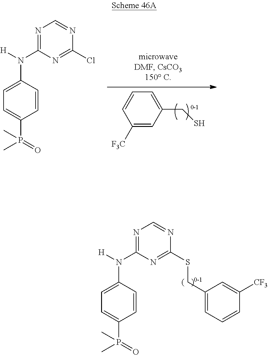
C1([F3C])=CC(CS)=CC=C1.N1=C(N(C2=CC=C(P(=O)(C)C)C=C2)[H])N=C(Cl)N=C1.N1=C(N(C2=CC=C(P(=O)(C)C)C=C2)[H])N=C(SCC2=CC=CC([CF3])=C2)N=C1
